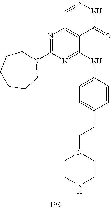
C1=NNC(=O)C2=C1N=C(N1CCCCCC1)N=C2NC1=CC=C(CCN2CCNCC2)C=C1
